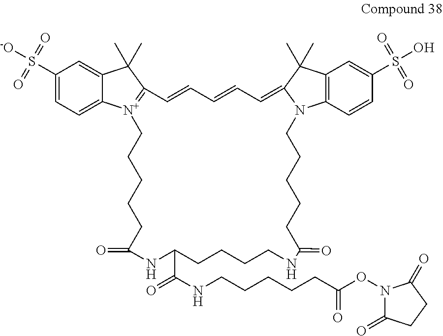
C1(S(=O)(=O)[-O])=CC=C2C(=C1)C(C)(C)C1=[N+]2CCCCCC(=O)NC(C(=O)NCCCCCC(=O)ON2C(=O)CCC2=O)CCCCNC(=O)CCCCCN2C3=C(C=C(S(=O)(=O)O)C=C3)C(C)(C)C2=CC=CC=C1
